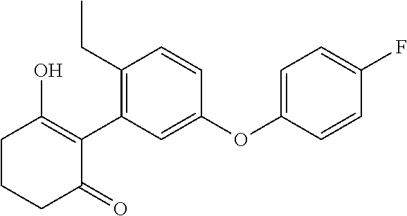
C1CCC(=O)C(C2=C(CC)C=CC(OC3=CC=C(F)C=C3)=C2)=C1O
